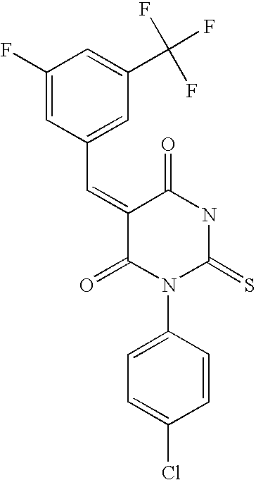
C1=C(F)C=C(C(F)(F)F)C=C1C=C1C(=O)N(C2=CC=C(Cl)C=C2)C(=S)NC1=O
